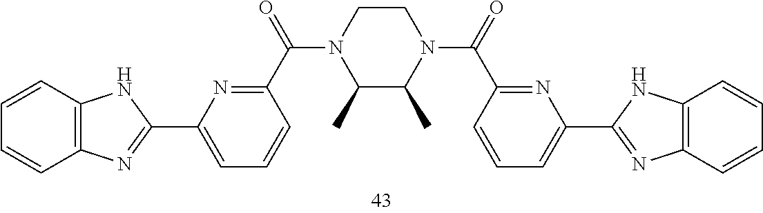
C1=CC2=C(C=C1)N=C(C1=CC=CC(C(=O)N3C(C)C(C)N(C(=O)C4=NC(C5=NC6=C(N5)C=CC=C6)=CC=C4)CC3)=N1)N2
